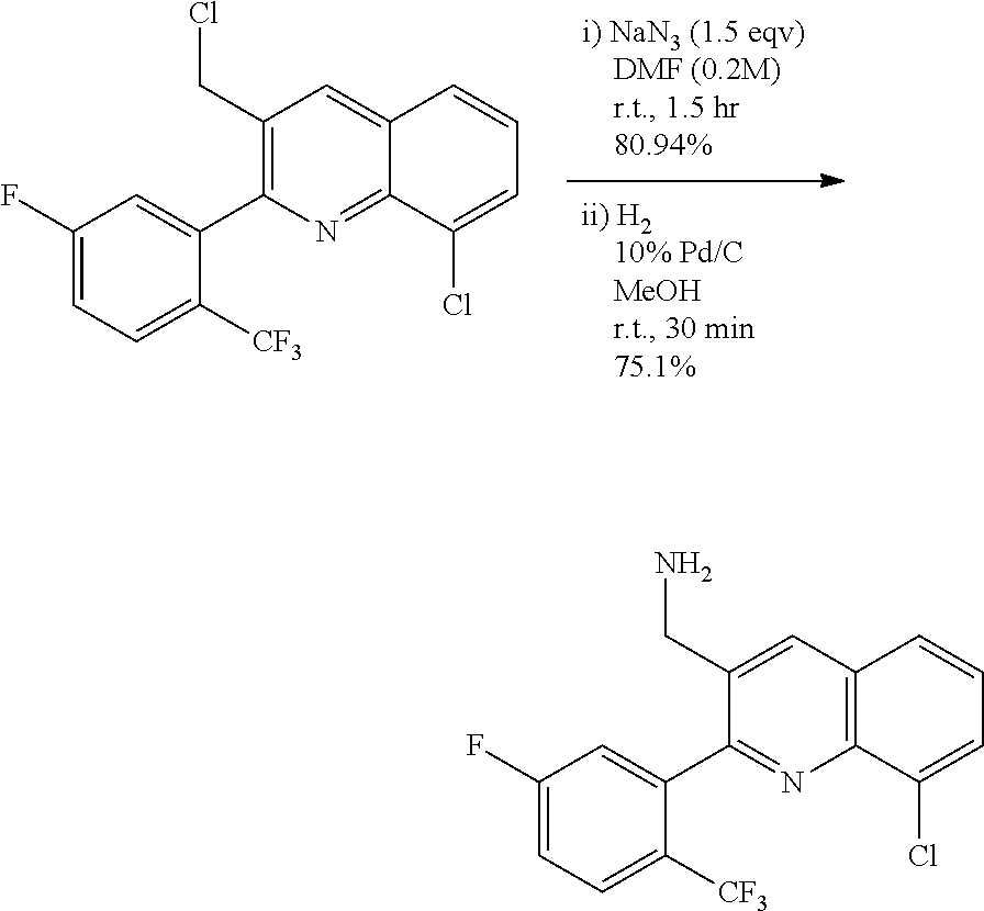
C1(CCl)=C(C2=CC(F)=CC=C2[CF3])N=C2C(=C1)C=CC=C2Cl.C1(CN)=CC2=C(C(Cl)=CC=C2)N=C1C1=CC(F)=CC=C1[CF3]
